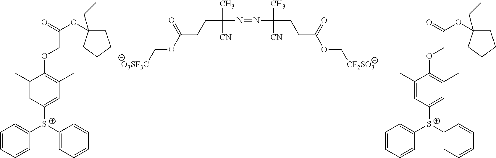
[O3SF3C]COC(CCC(C)([CN])N=NC(CCC(OC[CF2SO3])=O)(C)[CN])=O.C1([S+](C2=CC=CC=C2)C2=CC=CC=C2)=CC(C)=C(OCC(OC2(CC)CCCC2)=O)C(C)=C1.C1([S+](C2=CC=CC=C2)C2=CC=CC=C2)=CC(C)=C(OCC(OC2(CC)CCCC2)=O)C(C)=C1
